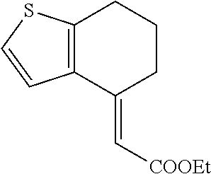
C12=C(C(=C[COOEt])CCC1)C=CS2
